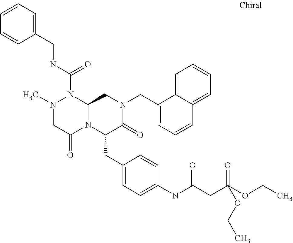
N(C(=O)N1N(C)CC(=O)N2C1CN(CC1=CC=CC3=CC=CC=C13)C(=O)C2CC1=CC=C(NC(CC(OCC)(=O)OCC)=O)C=C1)CC1=CC=CC=C1
